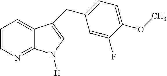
C1=CN=C2C(=C1)C(CC1=CC=C(OC)C(F)=C1)=CN2[H]
